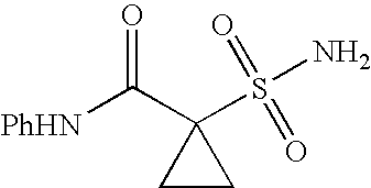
[PhHN]C(C1(S(=O)(=O)N)CC1)=O
